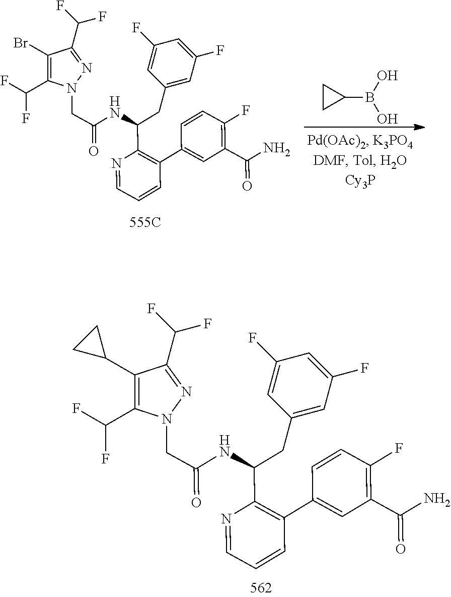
C(=O)(NC(C1=C(C2=CC(C(N)=O)=C(F)C=C2)C=CC=N1)CC1=CC(F)=CC(F)=C1)CN1C(C(F)F)=C(C2CC2)C(C(F)F)=N1.C1CC1B(O)O.C(=O)(NC(C1=C(C2=CC(C(N)=O)=C(F)C=C2)C=CC=N1)CC1=CC(F)=CC(F)=C1)CN1C(C(F)F)=C(Br)C(C(F)F)=N1
